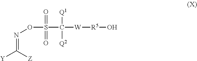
O=S(=O)(C([W][R5]O)([Q1])[Q2])ON=C([Z])[Y]
